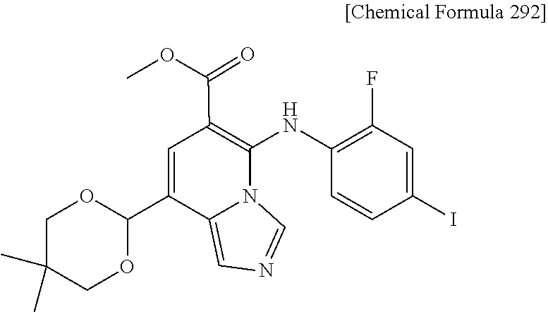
C1=NC=C2N1C(NC1=C(F)C=C(I)C=C1)=C(C(OC)=O)C=C2C1OCC(C)(C)CO1
